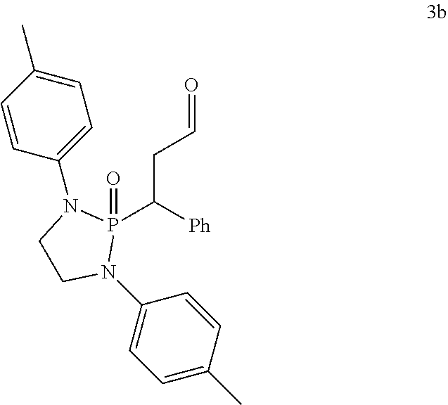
P1(C([Ph])CC=O)(=O)N(C2=CC=C(C)C=C2)CCN1C1=CC=C(C)C=C1
